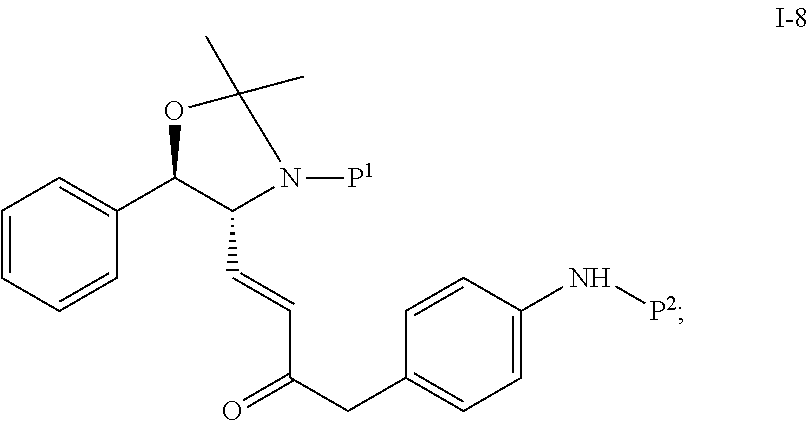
C1=CC=CC(C2C(C=CC(CC3=CC=C(N[P2])C=C3)=O)N([P1])C(C)(C)O2)=C1
